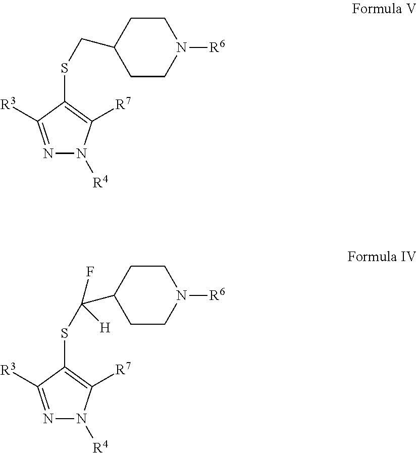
N1=C([R3])C(SC(C2CCN([R6])CC2)(F)[H])=C([R7])N1[R4].N1=C([R3])C(SCC2CCN([R6])CC2)=C([R7])N1[R4]
